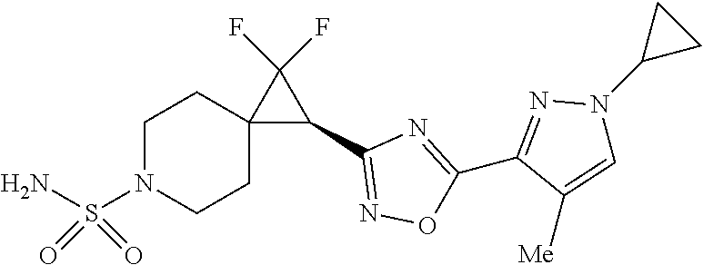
C1(C2=NN(C3CC3)C=C2[Me])=NC(C2C(F)(F)C23CCN(S(=O)(=O)N)CC3)=NO1
